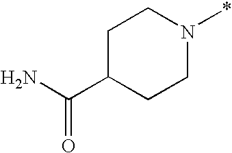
N1(*)CCC(C(N)=O)CC1
